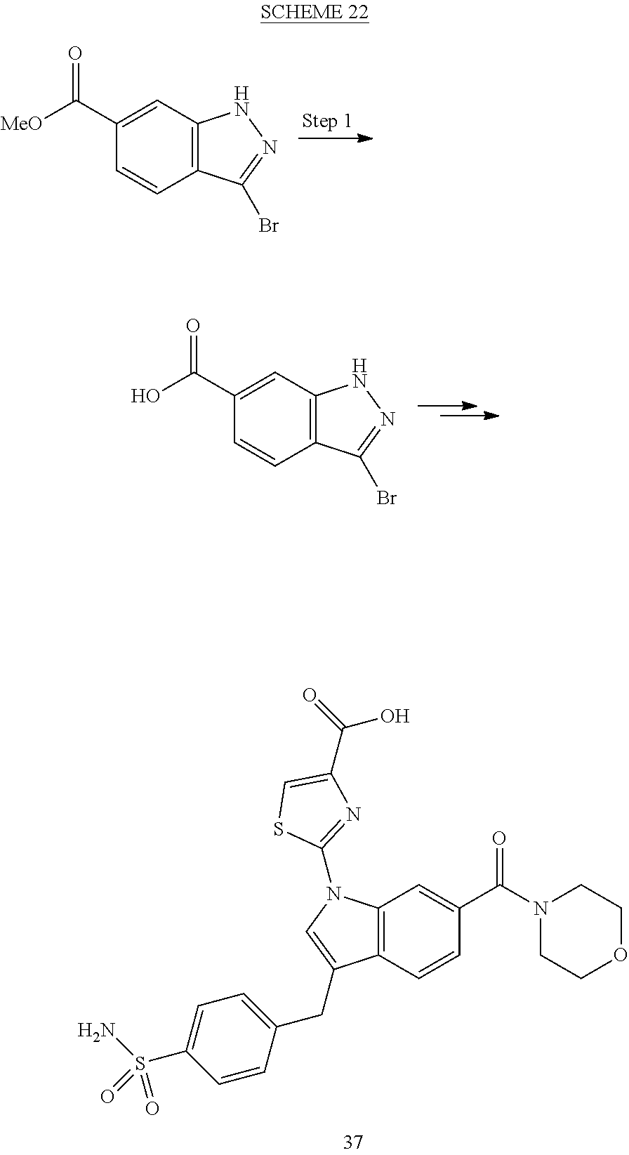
C12=C(C=CC(C(N3CCOCC3)=O)=C1)C(CC1=CC=C(S(N)(=O)=O)C=C1)=CN2C1=NC(C(=O)O)=CS1.C12=C(C=CC(C(O)=O)=C1)C(Br)=NN2.C12=C(C=CC(C([MeO])=O)=C1)C(Br)=NN2
